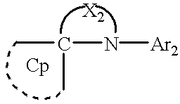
C(N[Ar2])(C)C
